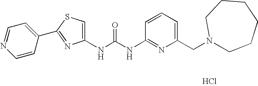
N(C(=O)NC1=NC(CN2CCCCCC2)=CC=C1)C1=CSC(C2=CC=NC=C2)=N1.Cl
